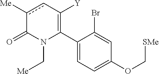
C1(C2=C([Y])cc([Me])C(=O)N2C[Me])=CC=C(OC[SMe])C=C1Br
